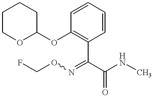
O(C1=C(C(C(NC)=O)=NOCF)C=CC=C1)C1CCCCO1
